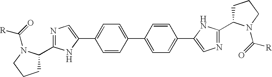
C1C(C2=NC=C(C3=CC=C(C4=CC=C(C5=CN=C(C6CCCN6C(=O)[R])N5)C=C4)C=C3)N2)N(C([R])=O)CC1
